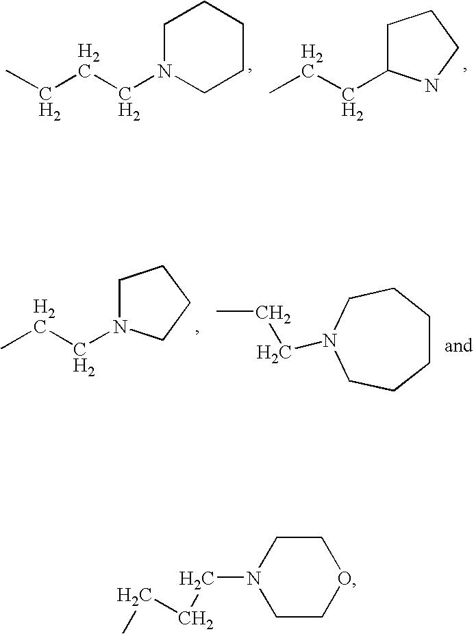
CCCCN1CCCCC1.C(CC1CCCN1)C.C(CN1CCCC1)C.C(C)CN1CCCCCC1.C1COCCN1CCCC
